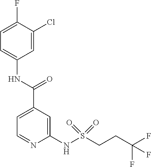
C1=C(C(NC2=CC=C(F)C(Cl)=C2)=O)C=C(NS(CCC(F)(F)F)(=O)=O)N=C1
